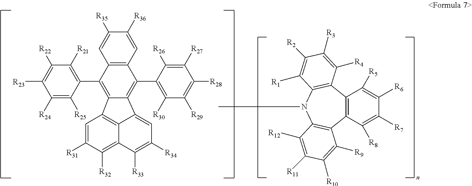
C1([R6])=C([R5])C2=C(C([R8])=C1[R7])C1=C(N(C)C3=C2C([R4])=C([R3])C([R2])=C3[R1])C([R12])=C([R11])C([R10])=C1[R9].C1=C([R31])C([R32])=C2C3=C1C1=C(C4=C([R21])C([R22])=C([R23])C([R24])=C4[R25])C4=C(C(C5=C([R30])C([R29])=C([R28])C([R27])=C5[R26])=C1C3=CC([R34])=C2[R33])C=C([R36])C([R35])=C4
